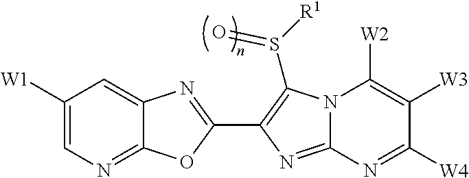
C1([W1])=CN=C2C(=C1)N=C(C1=C(S([R1])=O)N3C(=N1)N=C([W4])C([W3])=C3[W2])O2
